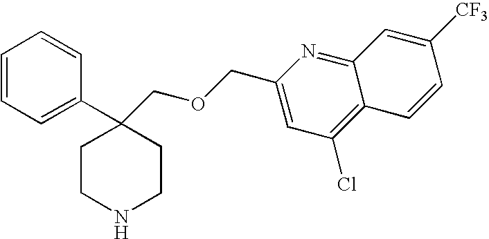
C1=CC=C(C2(COCC3=CC(Cl)=C4C(=N3)C=C([CF3])C=C4)CCNCC2)C=C1
